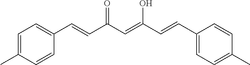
C1=C(C)C=CC(C=CC(C=C(O)C=CC2=CC=C(C)C=C2)=O)=C1
